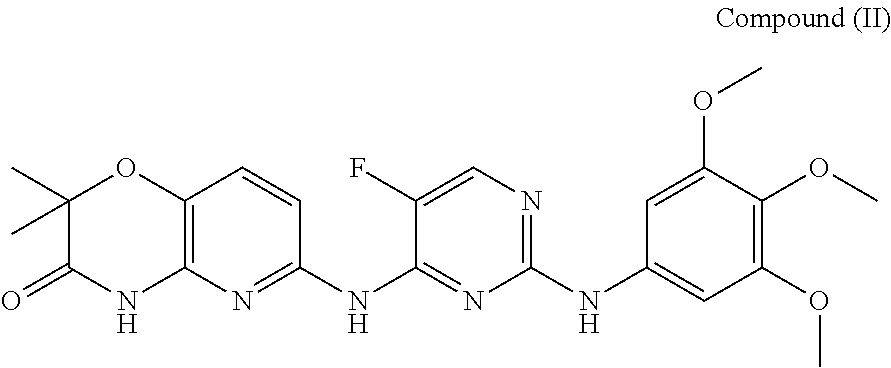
C1(C)(C)C(=O)NC2=C(O1)C=CC(NC1=NC(NC3=CC(OC)=C(OC)C(OC)=C3)=NC=C1F)=N2
